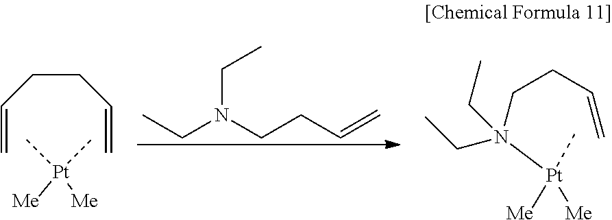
C=CCCC=C.[Pt]([Me])([Me])(C)C.C(N(CCC=C)CC)C.N(CCC=C)([Pt]([Me])([Me])C)(CC)CC
